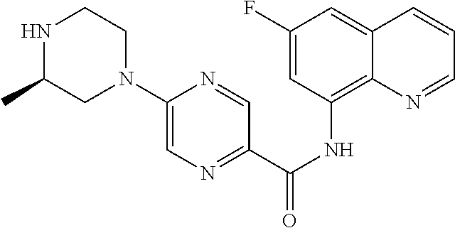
C1(F)=CC(NC(C2=NC=C(N3CCNC(C)C3)N=C2)=O)=C2C(=C1)C=CC=N2
